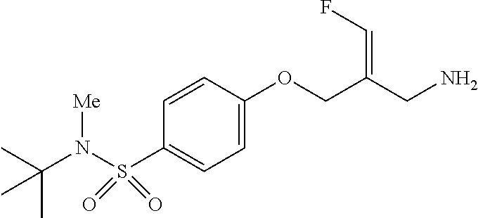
C1=CC(OCC(CN)=CF)=CC=C1S(N(C(C)(C)C)[Me])(=O)=O
